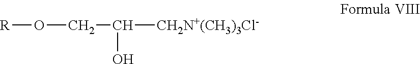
[R]OCC(O)[CH2N+(CH3)3Cl-]
